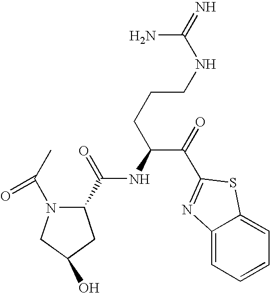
C1(C(=O)NC(C(=O)C2=NC3=CC=CC=C3S2)CCCNC(=N)N)N(C(C)=O)CC(O)C1
